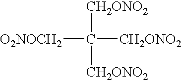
C([CH2ONO2])([O2NOCH2])([CH2ONO2])[CH2ONO2]
